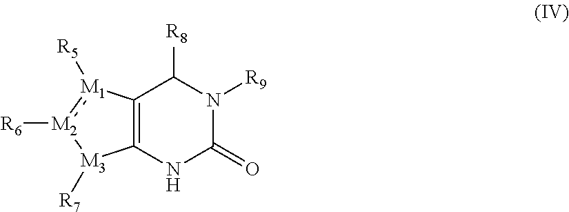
C12=C(NC(=O)N([R9])C1[R8])[M3]([R7])[M2]([R6]):[M1]2[R5]
